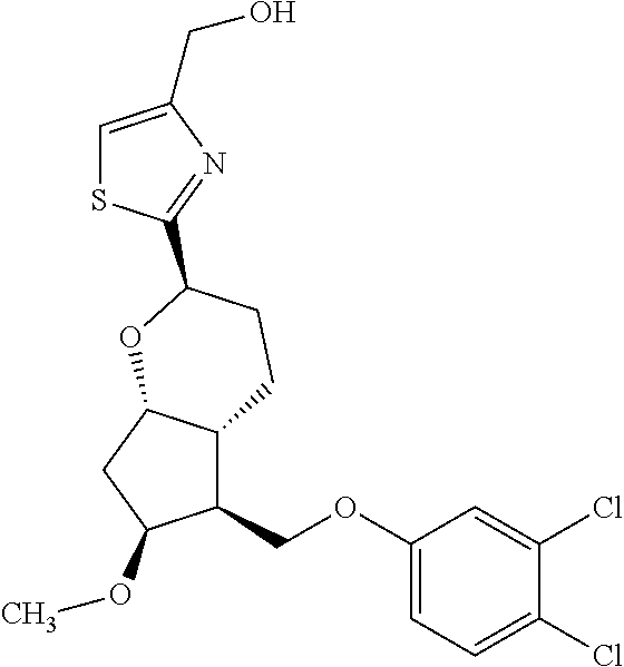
C1(COC2=CC=C(Cl)C(Cl)=C2)C2C(CC1OC)OC(C1=NC(CO)=CS1)CC2
